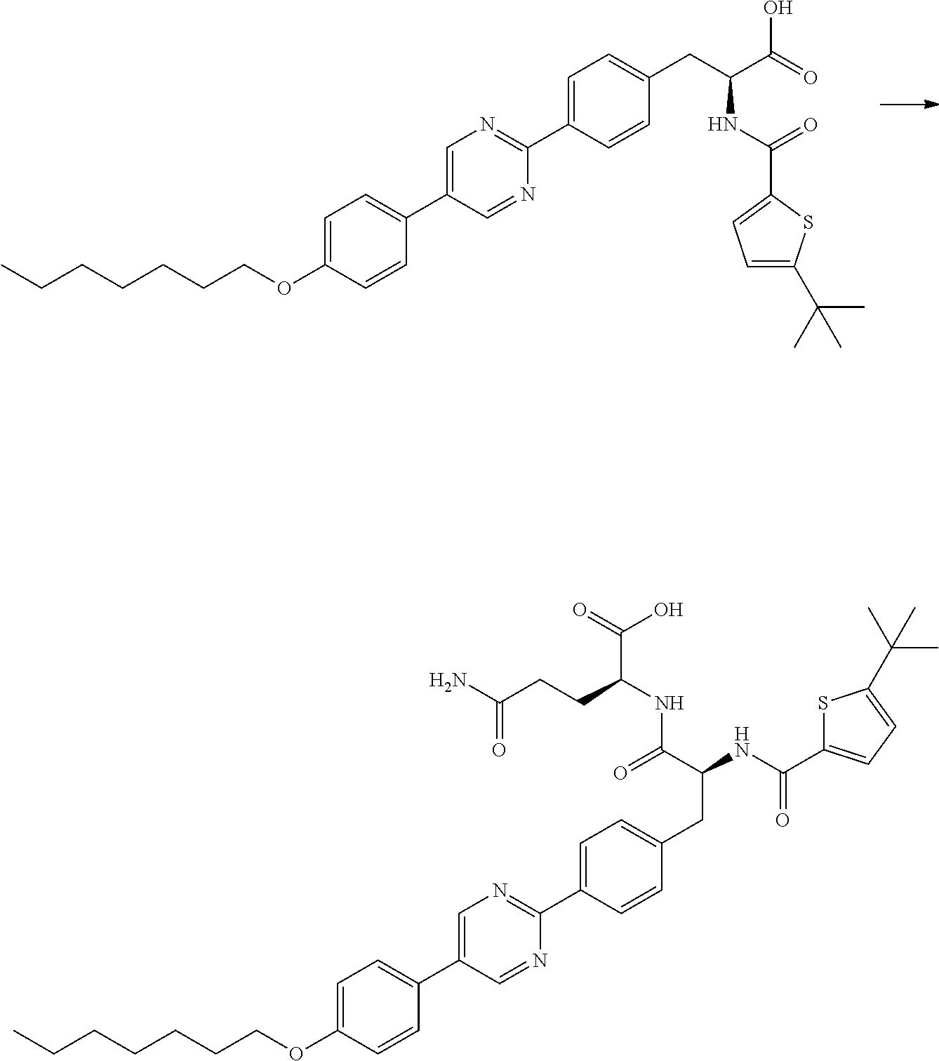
C1=C(OCCCCCCC)C=CC(C2=CN=C(C3=CC=C(CC(C(=O)O)NC(=O)C4=CC=C(C(C)(C)C)S4)C=C3)N=C2)=C1.CCCCCCCOC1=CC=C(C2=CN=C(C3=CC=C(CC(NC(=O)C4=CC=C(C(C)(C)C)S4)C(=O)NC(C(O)=O)CCC(N)=O)C=C3)N=C2)C=C1
